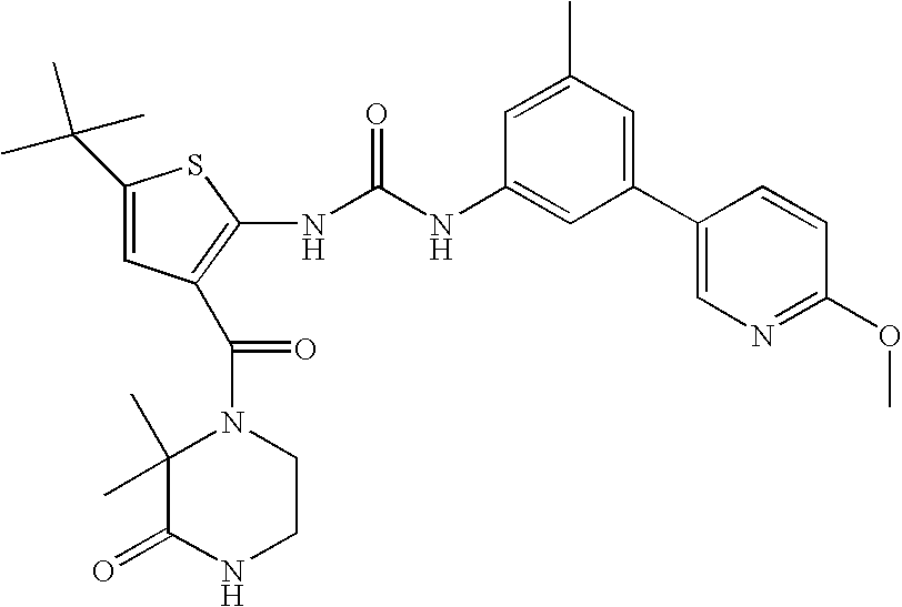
C1(C(C)(C)C)=CC(C(N2C(C)(C)C(=O)NCC2)=O)=C(NC(=O)NC2=CC(C3=CN=C(OC)C=C3)=CC(C)=C2)S1
